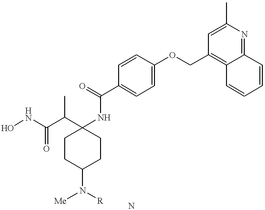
ONC(C(C1(NC(C2=CC=C(OCC3=C4C(=NC(C)=C3)C=CC=C4)C=C2)=O)CCC(N([Me])[R])CC1)C)=O
